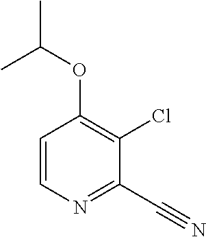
C1(C#N)=NC=CC(OC(C)C)=C1Cl
